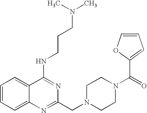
C1=CC=C2C(=C1)C(NCCCN(C)C)=NC(CN1CCN(C(=O)C3=CC=CO3)CC1)=N2
